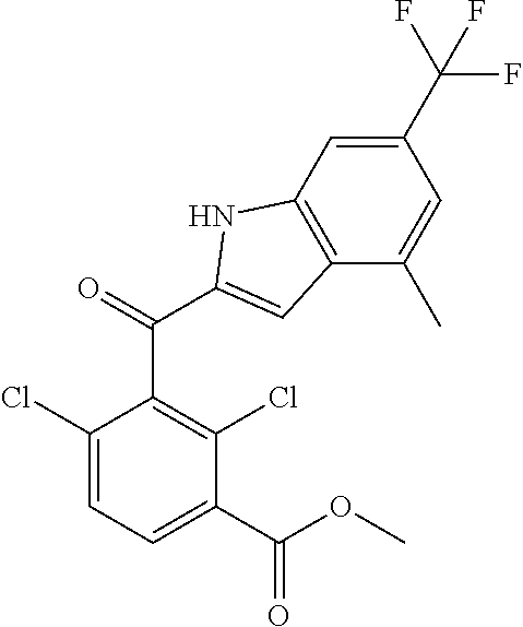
N1C(C(C2=C(Cl)C(C(OC)=O)=CC=C2Cl)=O)=CC2=C1C=C(C(F)(F)F)C=C2C
